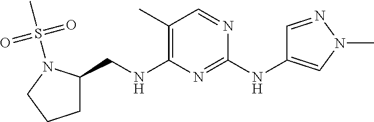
C1(C)=C(NCC2CCCN2S(C)(=O)=O)N=C(NC2=CN(C)N=C2)N=C1
